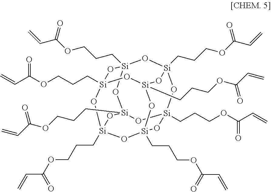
C([Si]12O[Si]3(CCCOC(C=C)=O)O[Si]4(CCCOC(C=C)=O)O[Si](CCCOC(C=C)=O)(O1)O[Si]1(CCCOC(C=C)=O)O[Si](CCCOC(C=C)=O)(O[Si](CCCOC(C=C)=O)(O[Si](CCCOC(C=C)=O)(O1)O2)O3)O4)CCOC(C=C)=O
